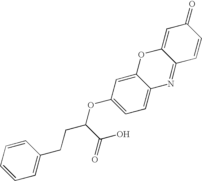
C1=CC=CC(CCC(OC2=CC=C3C(=C2)OC2=CC(=O)C=CC2=N3)C(=O)O)=C1
